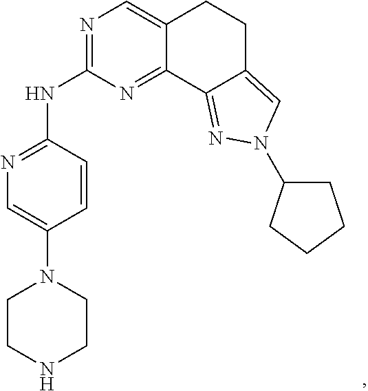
N1=C(NC2=NC=C(N3CCNCC3)C=C2)N=C2C(=C1)CCC1=CN(C3CCCC3)N=C21
